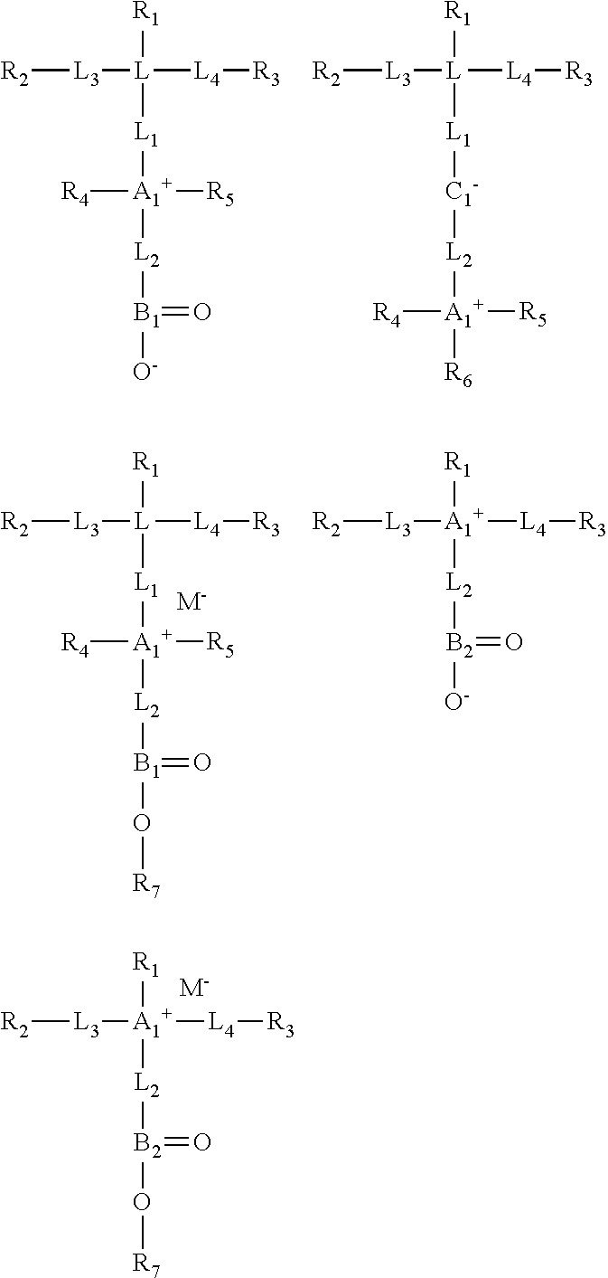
[R2][L3][L]([R1])([L1][A1+]([L2][B1]([O-])=O)([R4])[R5])[L4][R3].[R2][L3][L]([R1])([L1][C1-][L2][A1+]([R6])([R4])[R5])[L4][R3].[R2][L3][L]([R1])([L1][A1+]([L2][B1](O[R7])=O)([R4])[R5])[L4][R3].[M-].[R2][L3][A1+]([R1])([L2][B2](=O)[O-])[L4][R3].[R2][L3][A1+]([R1])([L2][B2](=O)O[R7])[L4][R3].[M-]
